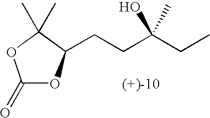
C(CC(CC)(O)C)C1OC(=O)OC1(C)C.[(+)-10]
